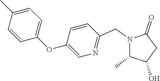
N1(CC2=NC=C(OC3=CC=C(C)C=C3)C=C2)C(C)C(O)CC1=O
